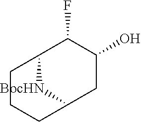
C12[BocHN]C(CC(O)C1F)CCC2
